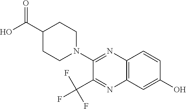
C1(C(O)=O)CCN(C2=NC3=C(N=C2C(F)(F)F)C=C(O)C=C3)CC1
